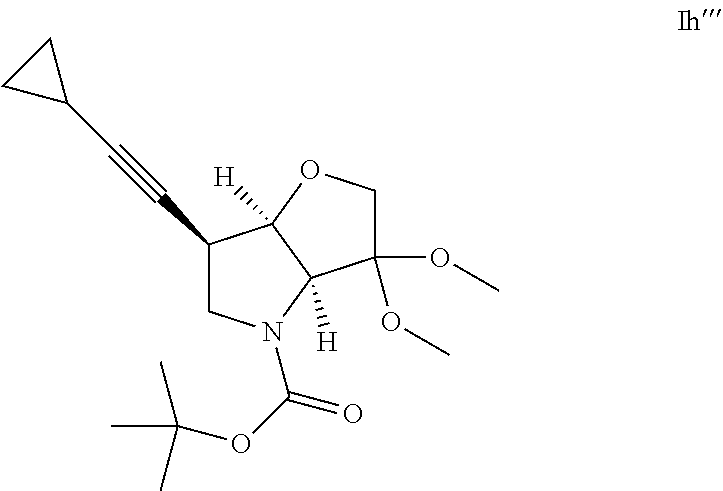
C1(C#CC2CC2)CN(C(OC(C)(C)C)=O)C2([H])C1([H])OCC2(OC)OC
